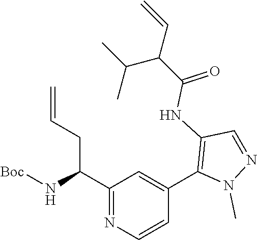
N1(C)N=CC(NC(C(C=C)C(C)C)=O)=C1C1=CC(C(N[Boc])CC=C)=NC=C1
